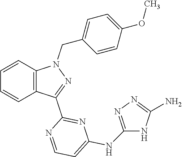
C1=CC2=C(C=C1)N(CC1=CC=C(OC)C=C1)N=C2C1=NC(NC2=NN=C(N)N2)=CC=N1
